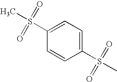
C1(S(=O)(C)=O)=CC=C(S(C)(=O)=O)C=C1
